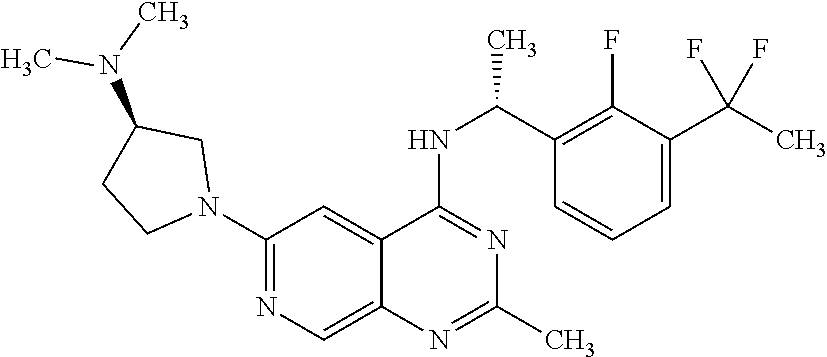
N1(C2=NC=C3C(=C2)C(NC(C2=C(F)C(C(C)(F)F)=CC=C2)C)=NC(C)=N3)CC(N(C)C)CC1
